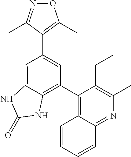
O1N=C(C)C(C2=CC(C3=C4C(=NC(C)=C3CC)C=CC=C4)=C3C(=C2)NC(=O)N3)=C1C
